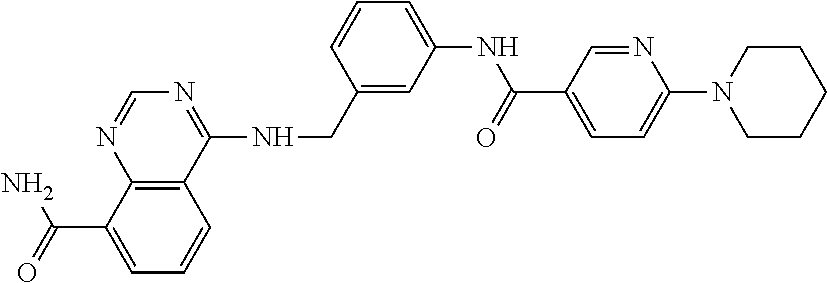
C12=C(C(NCC3=CC(NC(=O)C4=CC=C(N5CCCCC5)N=C4)=CC=C3)=NC=N1)C=CC=C2C(N)=O
